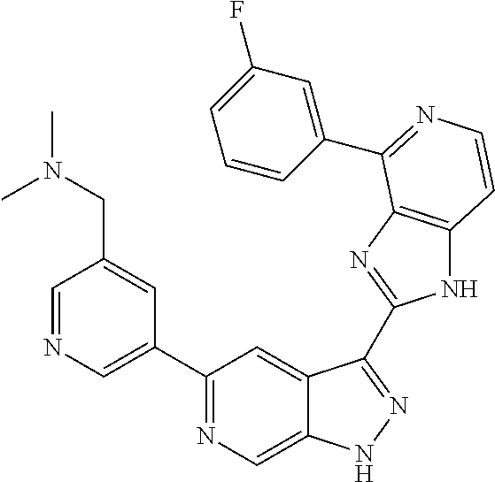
C1=NC=C(C2=NC=C3C(=C2)C(C2=NC4=C(N2)C=CN=C4C2=CC(F)=CC=C2)=NN3)C=C1CN(C)C
